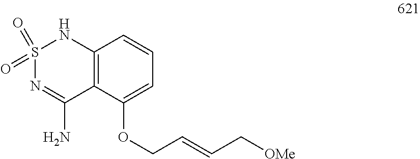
S1(=O)(=O)N=C(N)C2=C(N1)C=CC=C2OCC=CC[OMe]
